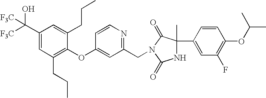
C1(C([F3C])(O)[F3C])=CC(CCC)=C(OC2=CC(CN3C(=O)C(C4=CC(F)=C(OC(C)C)C=C4)(C)NC3=O)=NC=C2)C(CCC)=C1
